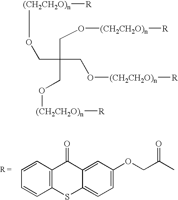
C1(OCC(=O)C)=CC=C2C(=C1)C(=O)C1=C(S2)C=CC=C1.O([(CH2CH2O)n][R])CC(CO[(CH2CH2O)n][R])(CO[(CH2CH2O)n][R])CO[(CH2CH2O)n][R]
